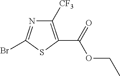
C1([CF3])=C(C(=O)OCC)SC(Br)=N1
